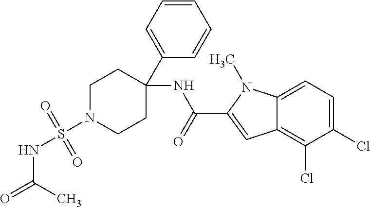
C1(C2=CC=CC=C2)(NC(=O)C2=CC3=C(Cl)C(Cl)=CC=C3N2C)CCN(S(NC(=O)C)(=O)=O)CC1
